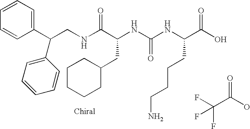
FC(C(O)=O)(F)F.N(C(C(NC(NC(C(O)=O)CCCCN)=O)CC1CCCCC1)=O)CC(C1=CC=CC=C1)C1=CC=CC=C1
